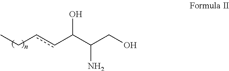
c(C(C(CO)N)O)cCC
